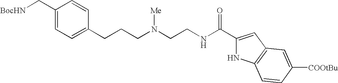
C1(C[BocHN])=CC=C(CCCN(CCNC(C2=CC3=C(N2)C=CC([COOtBu])=C3)=O)[Me])C=C1
